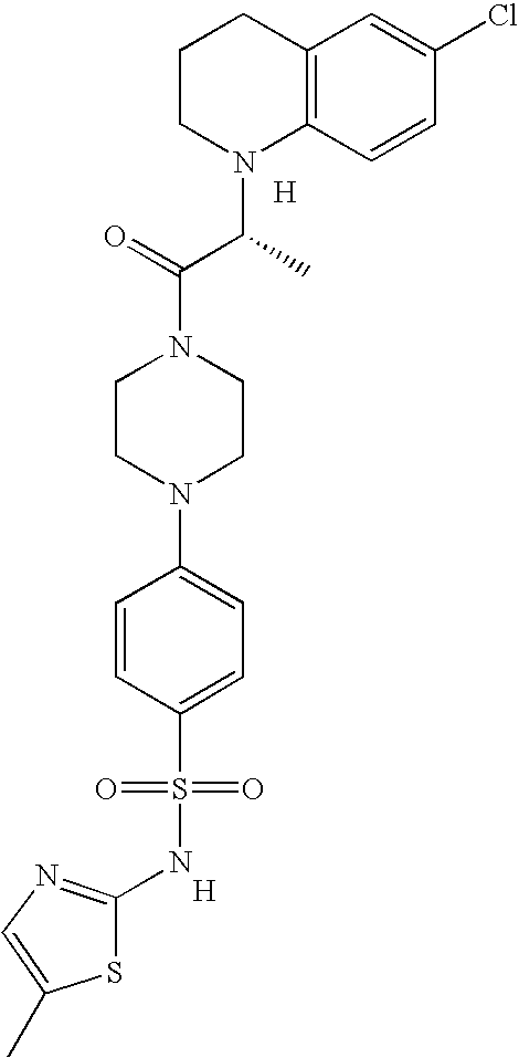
[H].C12=C(C=CC(Cl)=C1)N(C(C(N1CCN(C3=CC=C(S(=O)(=O)NC4=NC=C(C)S4)C=C3)CC1)=O)C)CCC2.[H]
